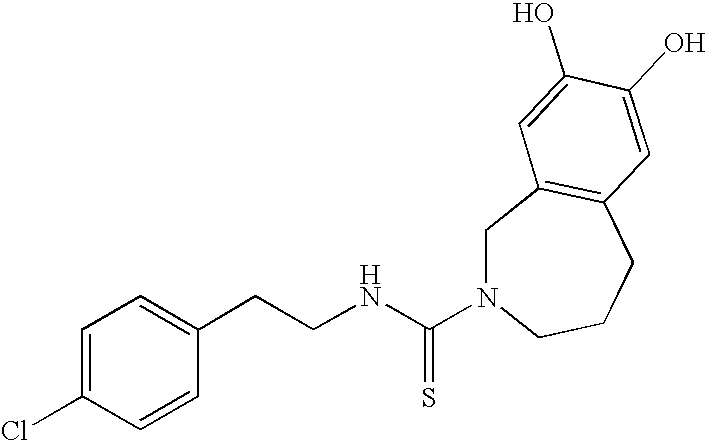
C1=C(Cl)C=CC(CCNC(N2CC3=C(CCC2)C=C(O)C(O)=C3)=S)=C1
